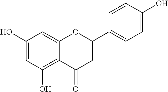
C1(O)=CC(O)=C2C(=C1)OC(C1=CC=C(O)C=C1)CC2=O
